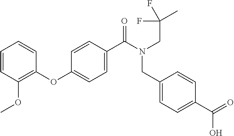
C1=CC(OC)=C(OC2=CC=C(C(=O)N(CC(C)(F)F)CC3=CC=C(C(O)=O)C=C3)C=C2)C=C1
